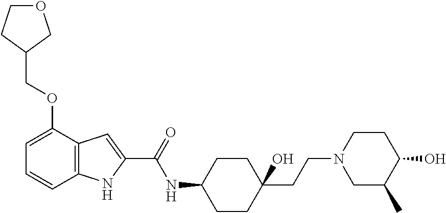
C12=C(C(OCC3CCOC3)=CC=C1)C=C(C(=O)NC1CCC(CCN3CC(C)C(O)CC3)(O)CC1)N2
